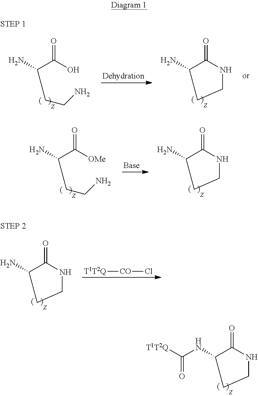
C(C([OMe])=O)(CCN)N.C1(N)C(=O)NCC1.C1(N)C(=O)NCC1.[T1T2Q][CO]Cl.C1(NC([T1T2Q])=O)C(=O)NCC1.C(C(O)=O)(CCN)N.C1(N)C(=O)NCC1
